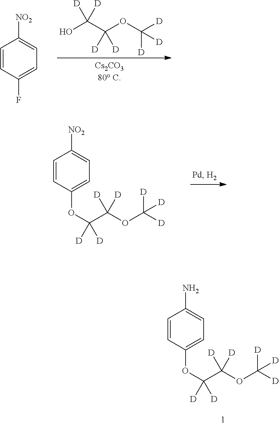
OC(C(OC([D])([D])[D])([D])[D])([D])[D].C1=CC(F)=CC=C1[NO2].C1=CC(OC(C(OC([D])([D])[D])([D])[D])([D])[D])=CC=C1[NO2].C1=CC(OC(C(OC([D])([D])[D])([D])[D])([D])[D])=CC=C1N
